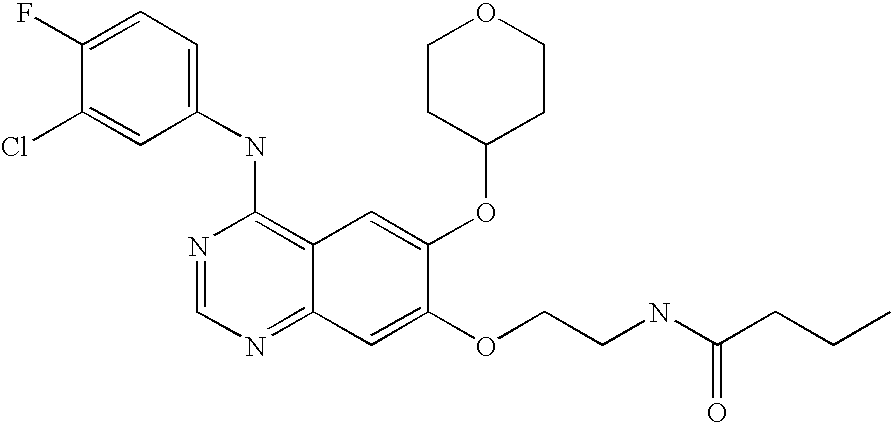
C1(NC2=C3C(=NC=N2)C=C(OCCNC(CCC)=O)C(OC2CCOCC2)=C3)=CC=C(F)C(Cl)=C1
